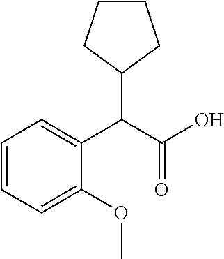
C1=CC=C(OC)C(C(C(O)=O)C2CCCC2)=C1
